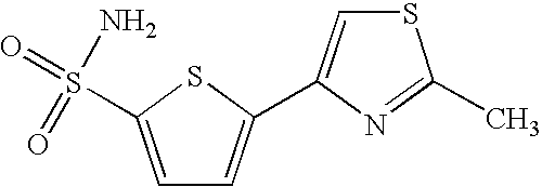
C1=C(S(=O)(N)=O)SC(C2=CSC(C)=N2)=C1
